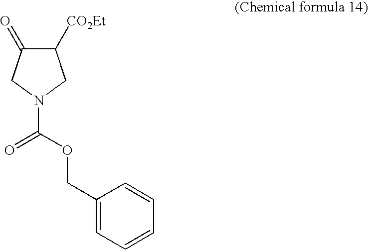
C1(COC(=O)N2CC(=O)C([CO2Et])C2)=CC=CC=C1
